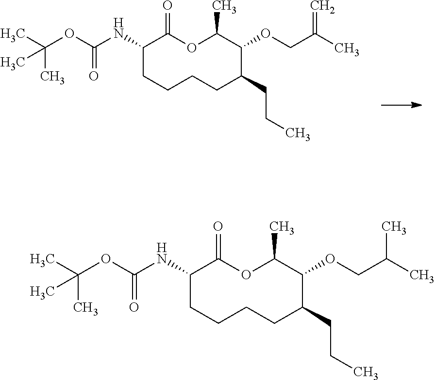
C1CC(CCC)C(OCC(C)=C)C(C)OC(=O)C(NC(OC(C)(C)C)=O)CC1.C1CC(CCC)C(OCC(C)C)C(C)OC(=O)C(NC(OC(C)(C)C)=O)CC1
